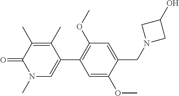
C1=C(OC)C(CN2CC(O)C2)=CC(OC)=C1C1=CN(C)C(=O)C(C)=C1C
